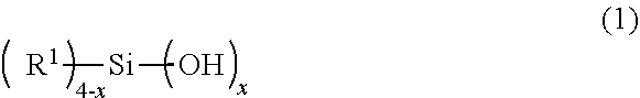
[R1][Si]O
